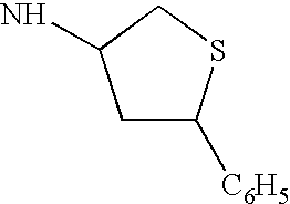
C1C([C6H5])SCC1N
